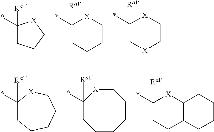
C1([Ra1])(*)CCC[X]1.C1([Ra1])(*)CCCC[X]1.C1([Ra1])(*)C[X]CC[X]1.C1([Ra1])(*)CCCCC[X]1.C1([Ra1])(*)CCCCCC[X]1.C1([Ra1])(*)CCC2C([X]1)CCCC2
